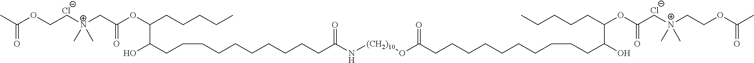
[Cl-].[Cl-].CC(OCC[N+](CC(=O)OC(C(O)CCCCCCCCCCC(N[(CH2)10]OC(CCCCCCCCCCC(O)C(CCCCC)OC(C[N+](CCOC(=O)C)(C)C)=O)=O)=O)CCCCC)(C)C)=O
